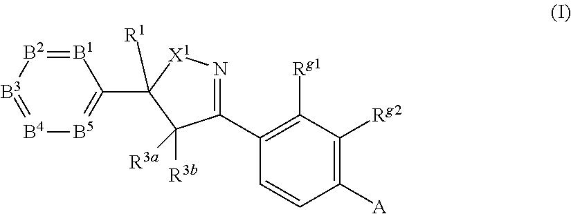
[B1]1=[B2][B3]=[B4][B5]=C1C1([R1])[X1]N=C(C2=C([Rg1])C([Rg2])=C([A])C=C2)C1([R3a])[R3b]
